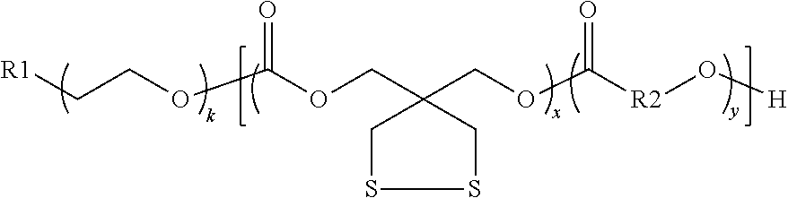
[R1]CCOC(OCC1(COC([R2]O[H])=O)CSSC1)=O
